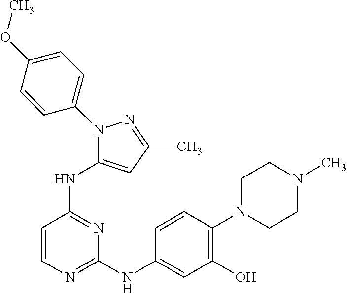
C1=CN=C(NC2=CC(O)=C(N3CCN(C)CC3)C=C2)N=C1NC1=CC(C)=NN1C1=CC=C(OC)C=C1
